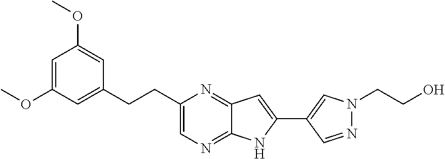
C12=NC(CCC3=CC(OC)=CC(OC)=C3)=CN=C1NC(C1=CN(CCO)N=C1)=C2
